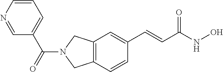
C12=C(C=CC(C=CC(NO)=O)=C1)CN(C(=O)C1=CC=CN=C1)C2
